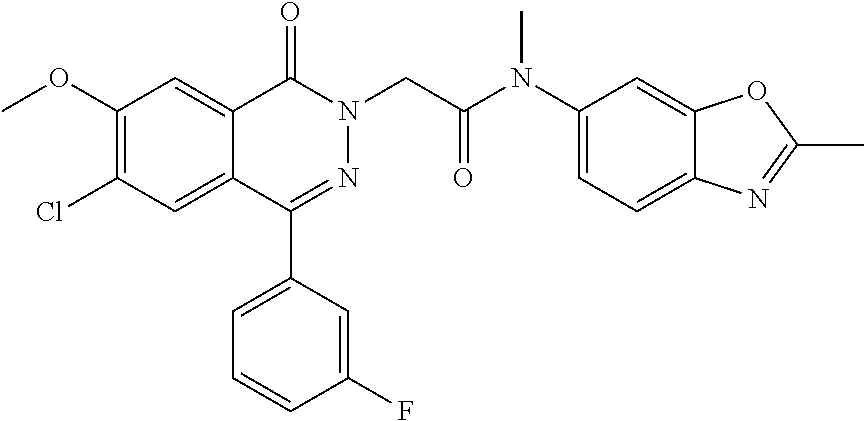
C12=CC(OC)=C(Cl)C=C1C(C1=CC=CC(F)=C1)=NN(CC(=O)N(C1=CC=C3C(=C1)OC(C)=N3)C)C2=O
